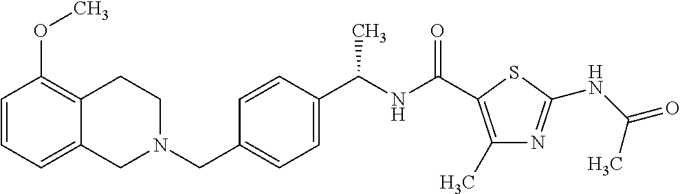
C1=CC=C2C(=C1OC)CCN(CC1=CC=C(C(NC(=O)C3=C(C)N=C(NC(=O)C)S3)C)C=C1)C2
